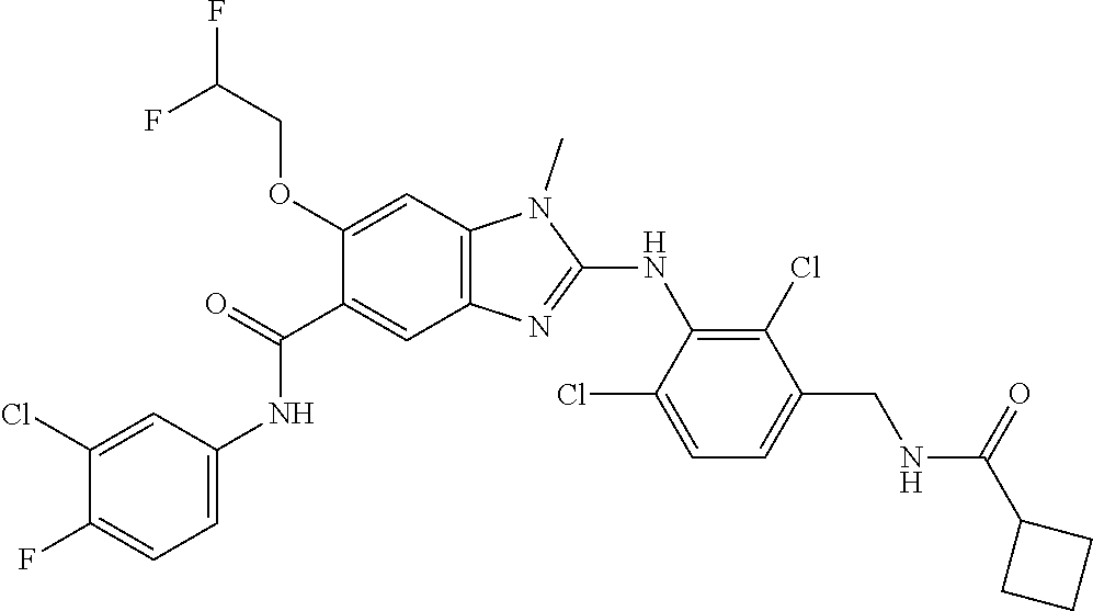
C1(Cl)=CC(NC(C2=CC3=C(C=C2OCC(F)F)N(C)C(NC2=C(Cl)C(CNC(C4CCC4)=O)=CC=C2Cl)=N3)=O)=CC=C1F
